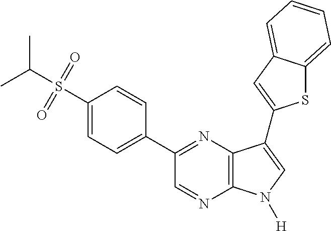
CC(S(=O)(=O)C1=CC=C(C2=NC3=C(N=C2)N([H])C=C3C2=CC3=CC=CC=C3S2)C=C1)C
